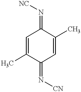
C1=C(C)C(=N[CN])C=C(C)C1=N[NC]
